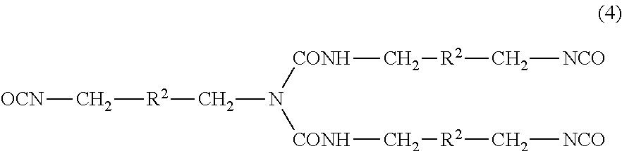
C(N([CONH]C[R2]C[NCO])[CONH]C[R2]C[NCO])[R2]C[OCN]
